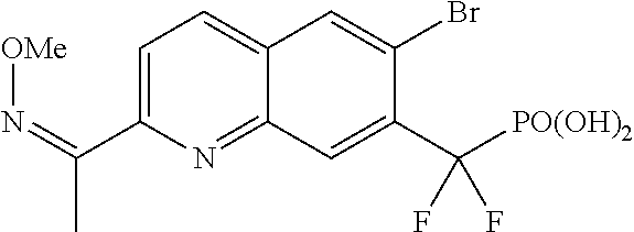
C1=C(C(=N[OMe])C)N=C2C(=C1)C=C(Br)C(C([PO(OH)2])(F)F)=C2
